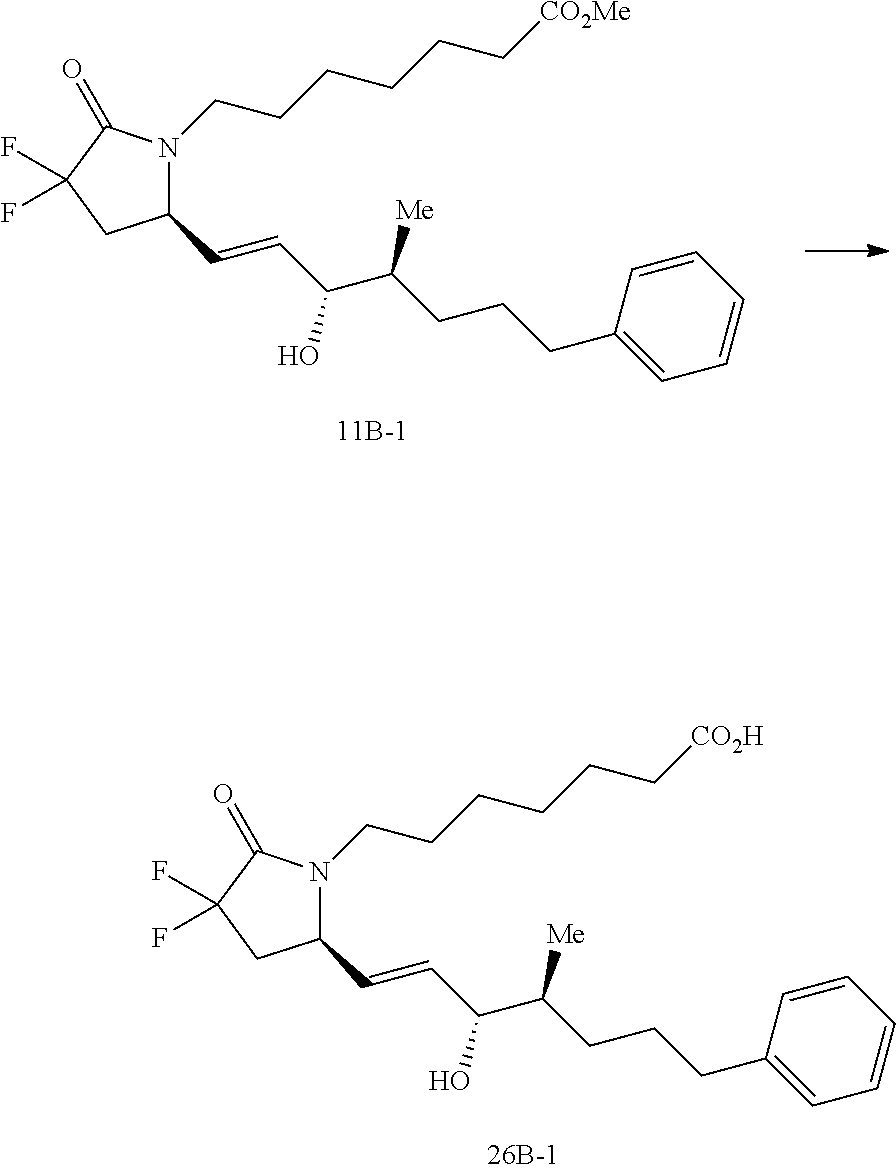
N1(CCCCCC[CO2Me])C(C=CC(O)C([Me])CCCC2=CC=CC=C2)CC(F)(F)C1=O.N1(CCCCCC[CO2H])C(C=CC(O)C([Me])CCCC2=CC=CC=C2)CC(F)(F)C1=O
